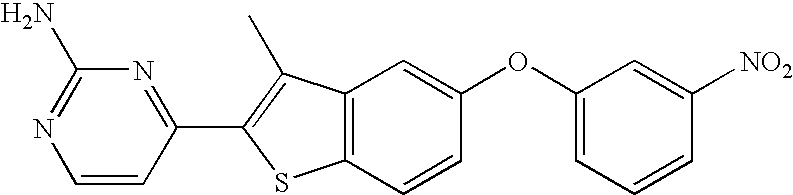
C1=CC(C2=C(C)C3=C(S2)C=CC(OC2=CC=CC([NO2])=C2)=C3)=NC(N)=N1
